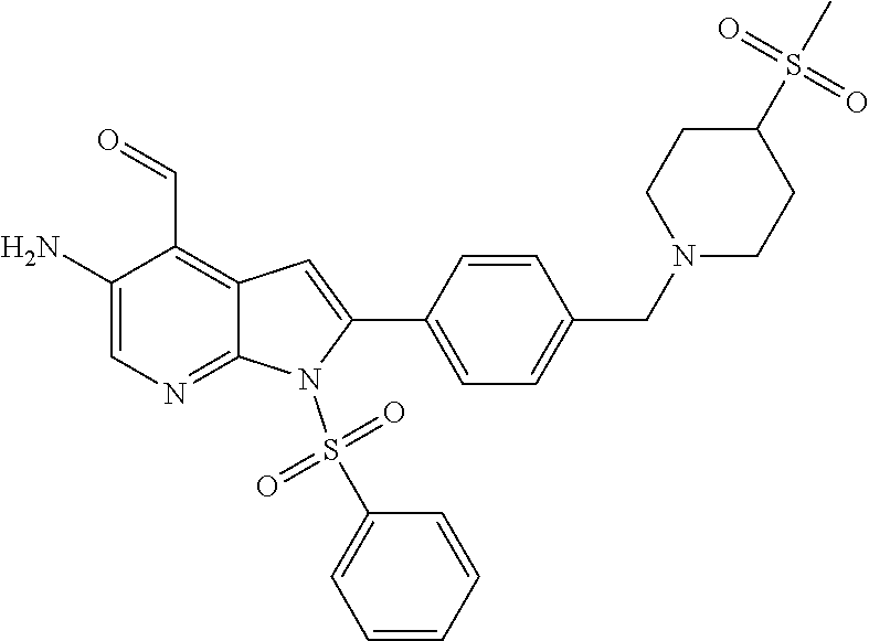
C1=C(N)C(C=O)=C2C(=N1)N(S(=O)(=O)C1=CC=CC=C1)C(C1=CC=C(CN3CCC(S(C)(=O)=O)CC3)C=C1)=C2
